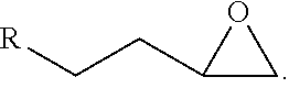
C(C1CO1)C[R]
